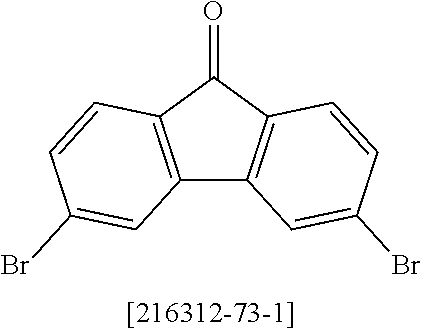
C12=C(C(=O)C3=C1C=C(Br)C=C3)C=CC(Br)=C2
